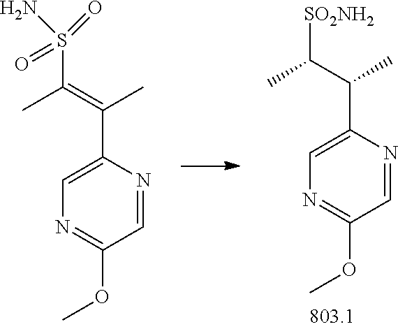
C1=NC(C(=C(C)S(N)(=O)=O)C)=CN=C1OC.C1=NC(C(C(C)[SO2NH2])C)=CN=C1OC
